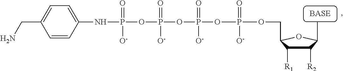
C1([R2])C([R1])C(COP(OP(=O)([O-])OP(=O)([O-])OP(=O)([O-])NC2=CC=C(CN)C=C2)(=O)[O-])OC1C
